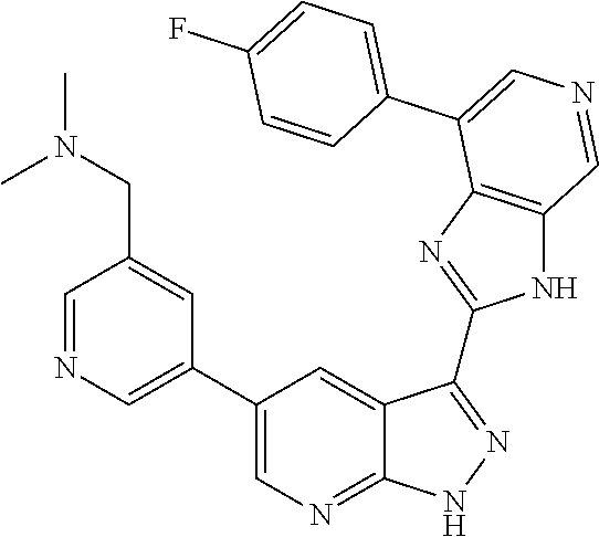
C1=NC=C(C2=CN=C3C(=C2)C(C2=NC4=C(N2)C=NC=C4C2=CC=C(F)C=C2)=NN3)C=C1CN(C)C
